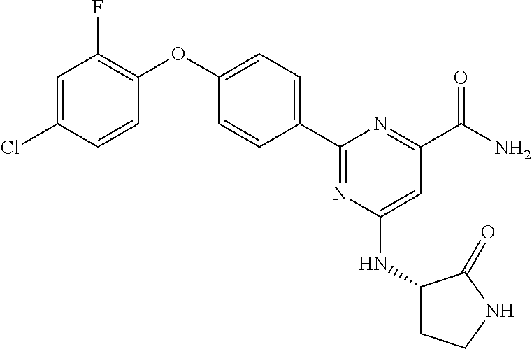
C1=C(Cl)C=CC(OC2=CC=C(C3=NC(NC4CCNC4=O)=CC(C(N)=O)=N3)C=C2)=C1F
